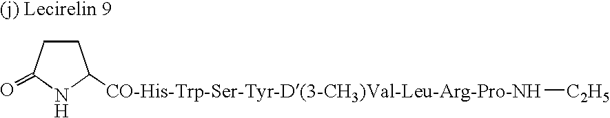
C1CC(=O)NC1[CO-His-Trp-Ser-Tyr-D(3-CH3)Val-Leu-Arg-Pro-NH][C2H5]
